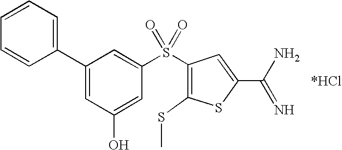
C1(C2=CC=CC=C2)=CC(O)=CC(S(C2=C(SC)SC(C(N)=N)=C2)(=O)=O)=C1.[*HCl]
